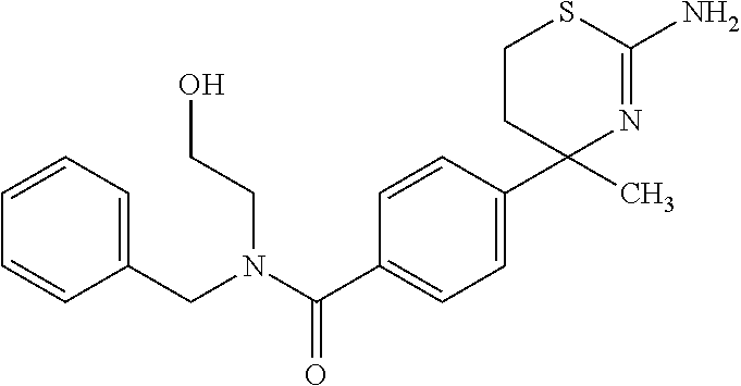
C1CC(C2=CC=C(C(=O)N(CCO)CC3=CC=CC=C3)C=C2)(C)N=C(N)S1
